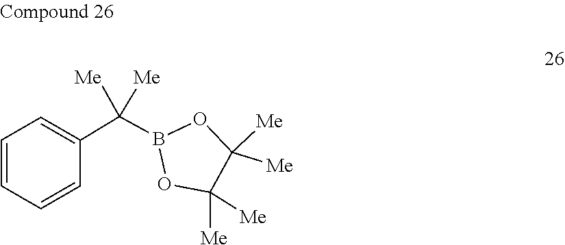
C1([Me])([Me])C([Me])([Me])OB(C(C2=CC=CC=C2)([Me])[Me])O1
